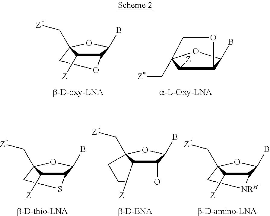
C1C2(C[Z*])C([Z])C(C(B)O2)O1.C12C([Z])C(C[Z*])(OC1B)CO2.C1C2(C[Z*])C([Z])C(C(B)O2)S1.C12C([Z])C(C[Z*])(OC1B)CCO2.C1C2(C[Z*])C([Z])C(C(B)O2)[NRH]1
